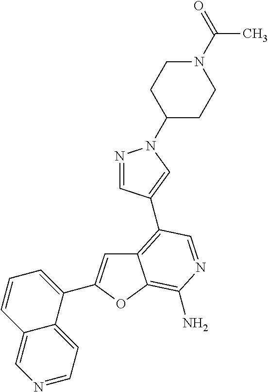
C12=C(C3=CN(C4CCN(C(C)=O)CC4)N=C3)C=NC(N)=C1OC(C1=CC=CC3=CN=CC=C13)=C2
